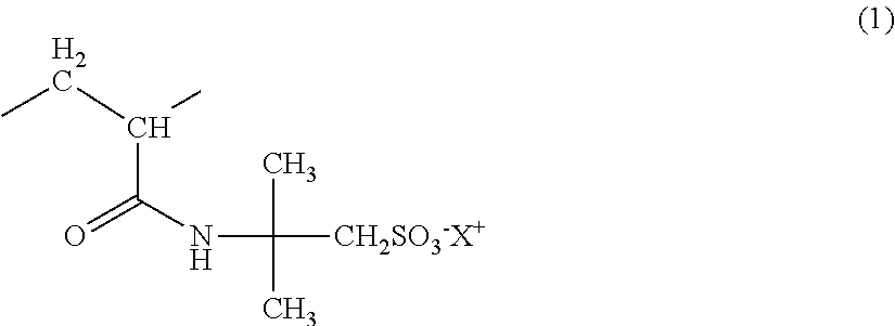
N(C(C)([CH2SO3-X+])C)C(=O)C(CC)C
